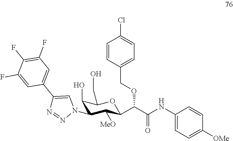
C1(O)C(N2C=C(C3=CC(F)=C(F)C(F)=C3)N=N2)C([MeO])C(C(C(NC2=CC=C([OMe])C=C2)=O)OCC2=CC=C(Cl)C=C2)OC1CO
